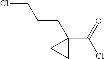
ClCCCC1(C(Cl)=O)CC1
